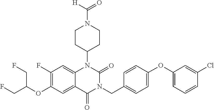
C12=CC(F)=C(OC(CF)CF)C=C1C(=O)N(CC1=CC=C(OC3=CC=CC(Cl)=C3)C=C1)C(=O)N2C1CCN(C(=O)[H])CC1
